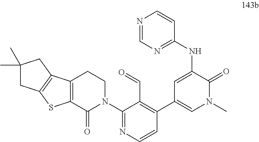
C1=C(NC2=NC=NC=C2)C(=O)N(C)C=C1C1=C(C=O)C(N2CCC3=C(C2=O)SC2=C3CC(C)(C)C2)=NC=C1
